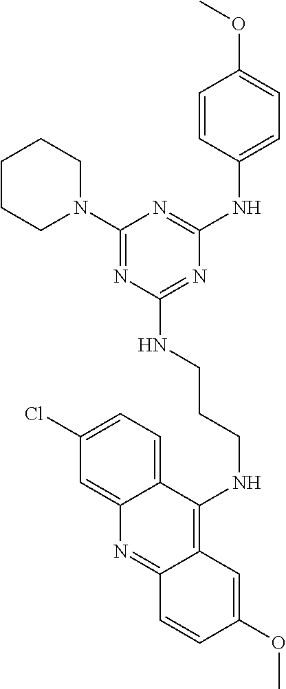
C1CCN(C2=NC(NCCCNC3=C4C(=NC5=CC(Cl)=CC=C35)C=CC(OC)=C4)=NC(NC3=CC=C(OC)C=C3)=N2)CC1
